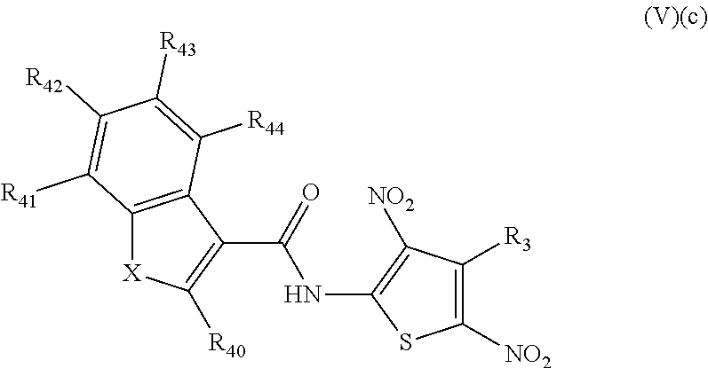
[X]1C2=C(C(C(NC3=C([NO2])C([R3])=C([NO2])S3)=O)=C1[R40])C([R44])=C([R43])C([R42])=C2[R41]
